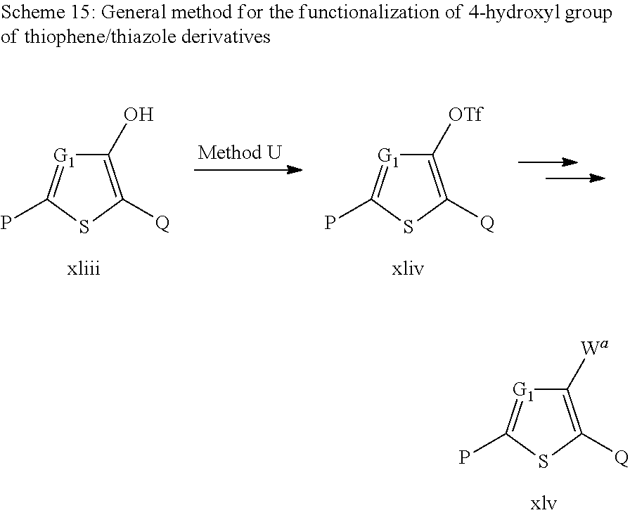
C1(O)=C([Q])SC(P)=[G1]1.C1([OTf])=C([Q])SC(P)=[G1]1.C1([Wa])=C([Q])SC(P)=[G1]1
